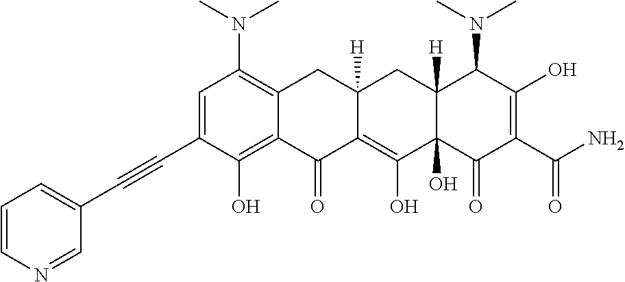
C1=C(C#CC2=CC=CN=C2)C(O)=C2C(=C1N(C)C)CC1([H])C(=C(O)C3(O)C([H])(C1)C(N(C)C)C(O)=C(C(N)=O)C3=O)C2=O
